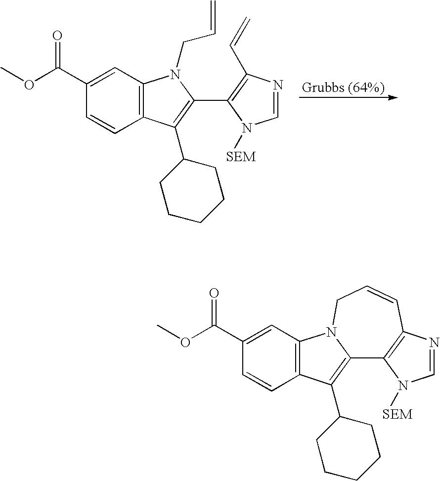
C1=NC(C=C)=C(C2=C(C3CCCCC3)C3=C(N2CC=C)C=C(C(OC)=O)C=C3)N1[SEM].C1=NC2=C(N1[SEM])C1=C(C3CCCCC3)C3=C(N1CC=C2)C=C(C(OC)=O)C=C3
